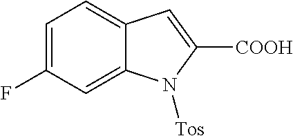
C1=C(F)C=C2C(=C1)C=C([COOH])N2[Tos]
